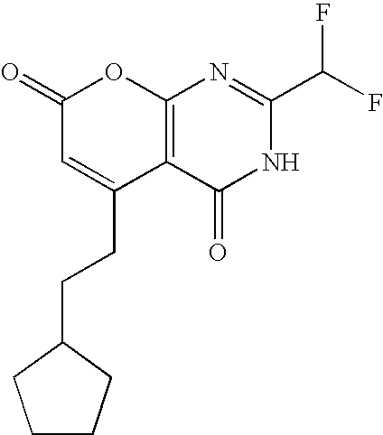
C12=C(C(=O)NC(C(F)F)=N1)C(CCC1CCCC1)=CC(=O)O2
